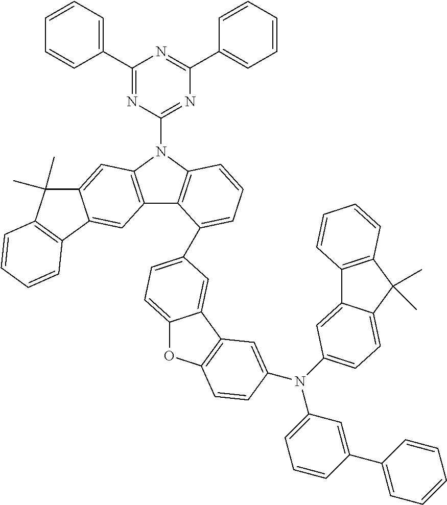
C1(C2=CC=CC=C2)=NC(N2C3=C(C4=C2C=C2C(=C4)C4=C(C2(C)C)C=CC=C4)C(C2=CC=C4OC5=C(C4=C2)C=C(N(C2=CC=C4C(=C2)C2=C(C4(C)C)C=CC=C2)C2=CC=CC(C4=CC=CC=C4)=C2)C=C5)=CC=C3)=NC(C2=CC=CC=C2)=N1
